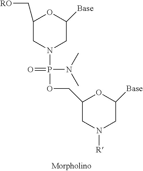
C1(C[RO])CN(P(OCC2CN([R])CC([Base])O2)(N(C)C)=O)CC([Base])O1
